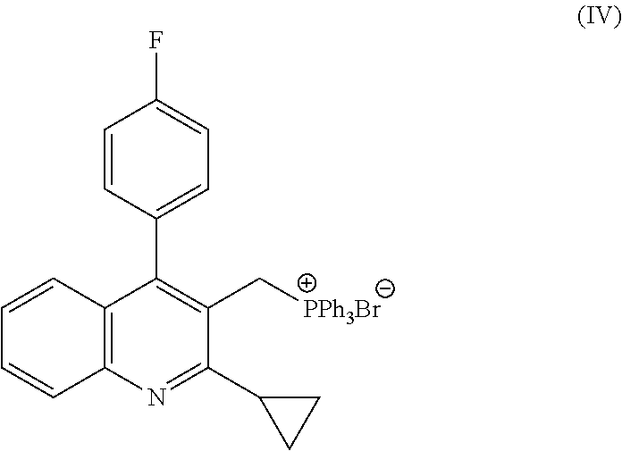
C1=CC2=C(C=C1)N=C(C1CC1)C(C[PPh3Br])=C2C1=CC=C(F)C=C1
